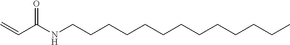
C(C(NCCCCCCCCCCCCC)=O)=C
